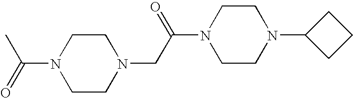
N1(C(=O)C)CCN(CC(N2CCN(C3CCC3)CC2)=O)CC1
